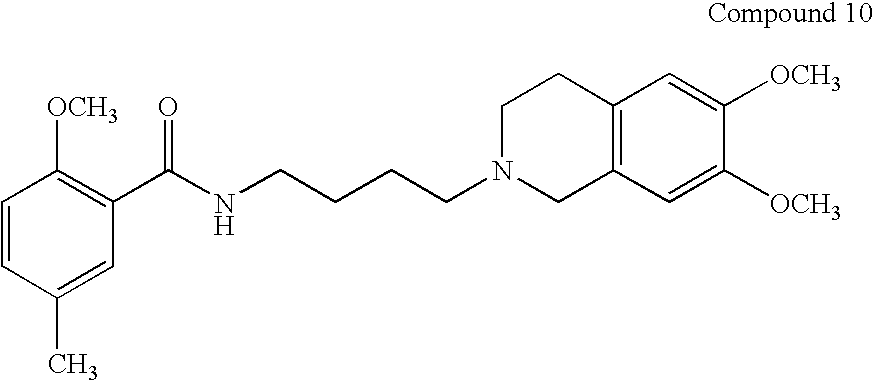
C1=CC(C)=CC(C(NCCCCN2CC3=C(CC2)C=C([OCH3])C([OCH3])=C3)=O)=C1[OCH3]
